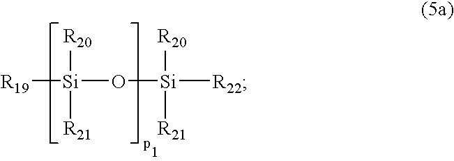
[R19][Si](O[Si]([R22])([R20])[R21])([R20])[R21]
